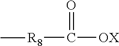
O=C([R8]C)[OX]
